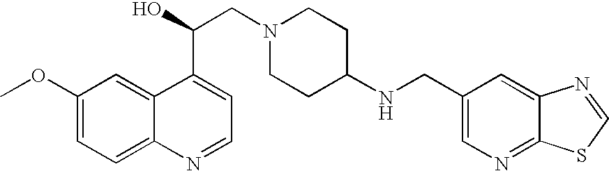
C1(OC)=CC=C2C(=C1)C(C(O)CN1CCC(NCC3=CN=C4C(=C3)N=CS4)CC1)=CC=N2
